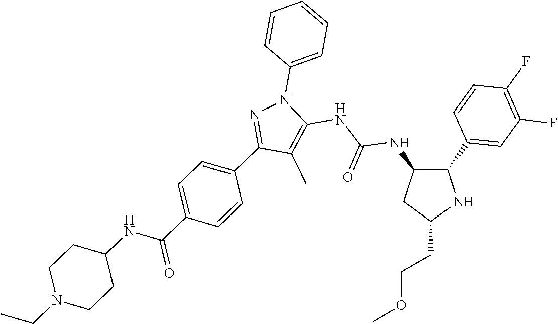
C1(NC(NC2=C(C)C(C3=CC=C(C(NC4CCN(CC)CC4)=O)C=C3)=NN2C2=CC=CC=C2)=O)C(C2=CC(F)=C(F)C=C2)NC(CCOC)C1
